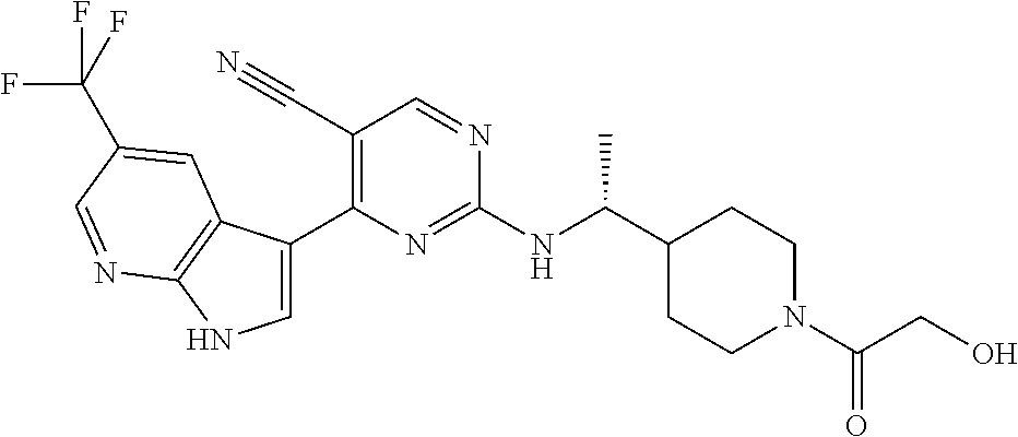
C1(C(NC2=NC(C3=CNC4=C3C=C(C(F)(F)F)C=N4)=C(C#N)C=N2)C)CCN(C(CO)=O)CC1
